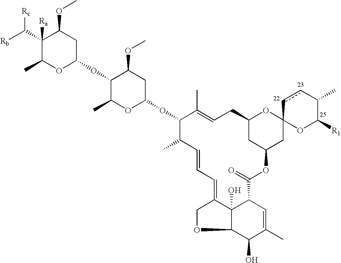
C1(C([Rc])[Rb])([Ra])C(C)OC(OC2C(C)OC(OC3C(C)C=CC=C4COC5C(O)C(C)=CC(C(=O)OC6CC7(OC(C6)CC=C3C)OC([R1])C(C)cc7)C54O)CC2OC)CC1OC
